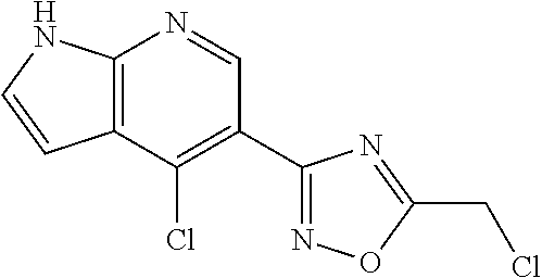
C12=C(NC=C1)N=CC(C1=NOC(CCl)=N1)=C2Cl
